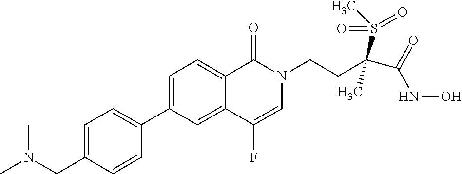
C1=C(CN(C)C)C=CC(C2=CC=C3C(=C2)C(F)=CN(CCC(C(=O)NO)(S(C)(=O)=O)C)C3=O)=C1
